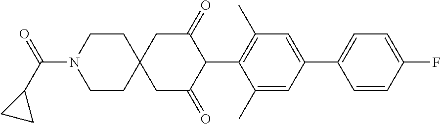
C1(C)=CC(C2=CC=C(F)C=C2)=CC(C)=C1C1C(=O)CC2(CC1=O)CCN(C(C1CC1)=O)CC2
